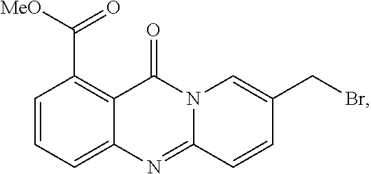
C1=CC=C2C(=C1C([MeO])=O)C(=O)N1C(=N2)C=CC(CBr)=C1
